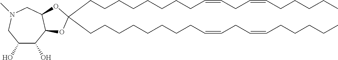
C(CCCCCCCC=CCC=CCCCCC)C1(CCCCCCCCC=CCC=CCCCCC)OC2C(O)C(O)CN(C)CC2O1
